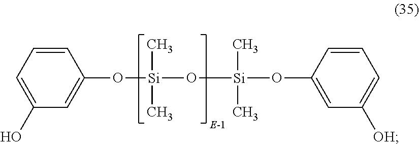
C1(O)=CC=CC(O[Si](O[Si](OC2=CC([OH])=CC=C2)(C)C)(C)C)=C1
